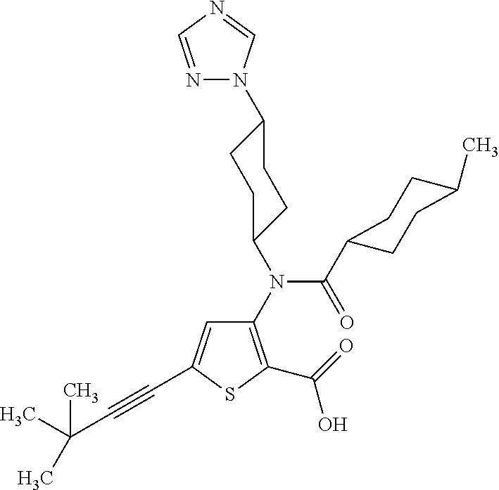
C1(N(C(=O)C2CCC(C)CC2)C2CCC(N3N=CN=C3)CC2)=C(C(=O)O)SC(C#CC(C)(C)C)=C1
